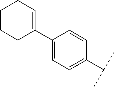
C1(C2=CCCCC2)=CC=C(C(C)C)C=C1
